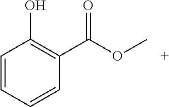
C1=CC=CC(C(OC)=O)=C1O
